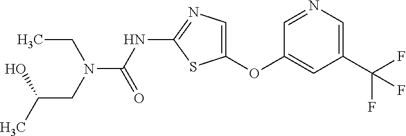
C1=NC=C(C(F)(F)F)C=C1OC1=CN=C(NC(=O)N(CC(C)O)CC)S1
